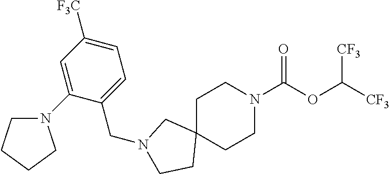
C1C2(CCN(C(OC([CF3])[CF3])=O)C1)CN(CC1=CC=C([F3C])C=C1N1CCCC1)CC2
